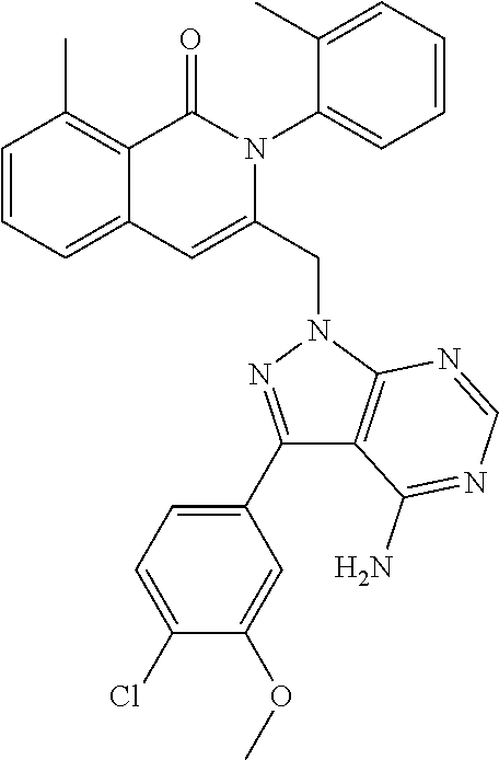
C1=CC=C2C(=C1C)C(=O)N(C1=CC=CC=C1C)C(CN1C3=C(C(N)=NC=N3)C(C3=CC=C(Cl)C(OC)=C3)=N1)=C2
